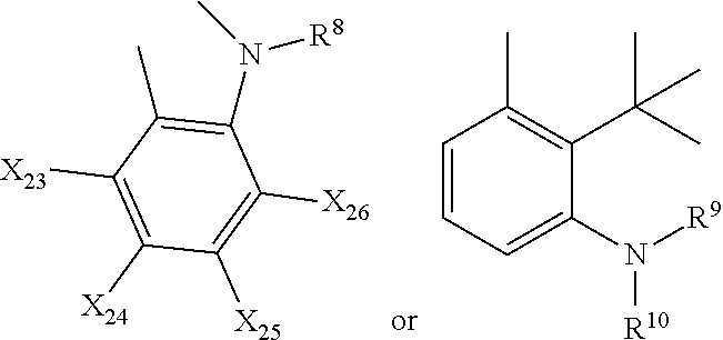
C1=CC=C(N([R9])[R10])C(C(C)(C)C)=C1C.C1(N(C)[R8])=C(C)C([X23])=C([X24])C([X25])=C1[X26]
